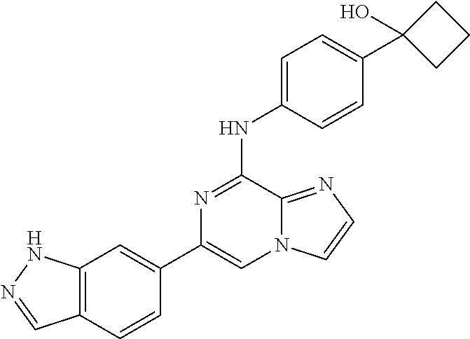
C1(C2=CC3=C(C=C2)C=NN3)=CN2C(=NC=C2)C(NC2=CC=C(C3(O)CCC3)C=C2)=N1
